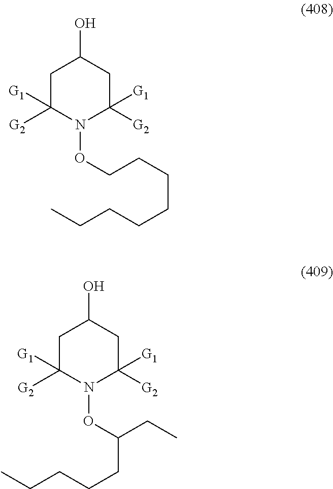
C1C([G2])([G1])N(OCCCCCCCC)C([G2])([G1])CC1O.C1C([G2])([G1])N(OC(CCCCC)CC)C([G2])([G1])CC1O
